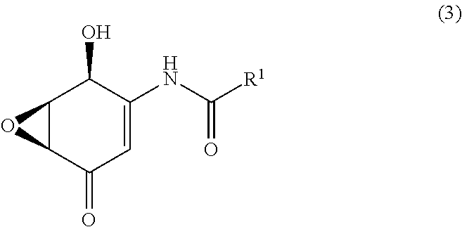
C12C(C(=O)C=C(NC([R1])=O)C1O)O2
